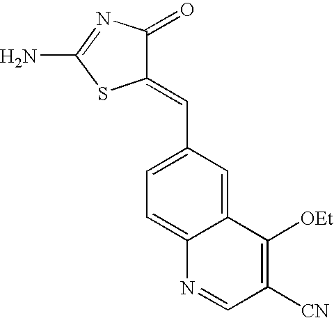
C1(=CC2=CC=C3C(=C2)C([OEt])=C([CN])C=N3)C(=O)N=C(N)S1
